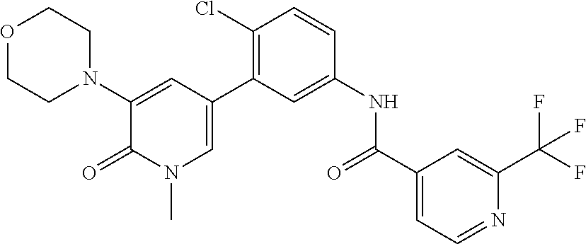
O1CCN(C2=CC(C3=C(Cl)C=CC(NC(=O)C4=CC=NC(C(F)(F)F)=C4)=C3)=CN(C)C2=O)CC1
